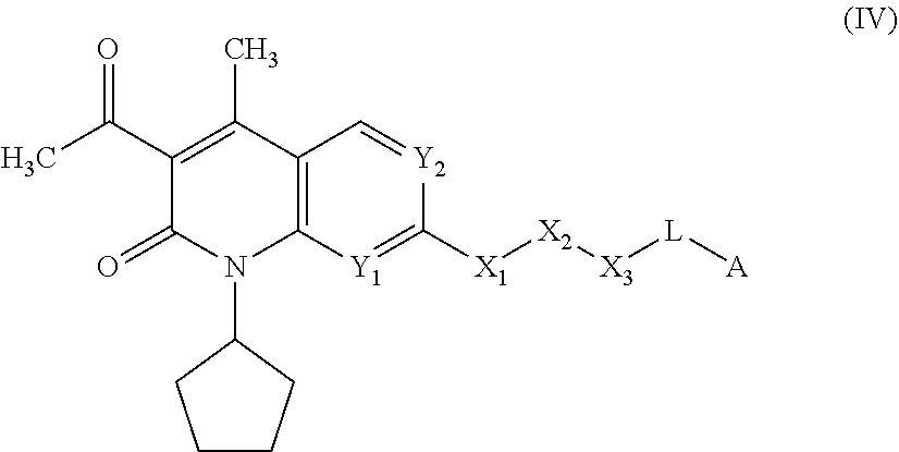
[A][L][X3][X2][X1]C1=[Y1]C2=C(C(C)=C(C(C)=O)C(=O)N2C2CCCC2)C=[Y2]1
